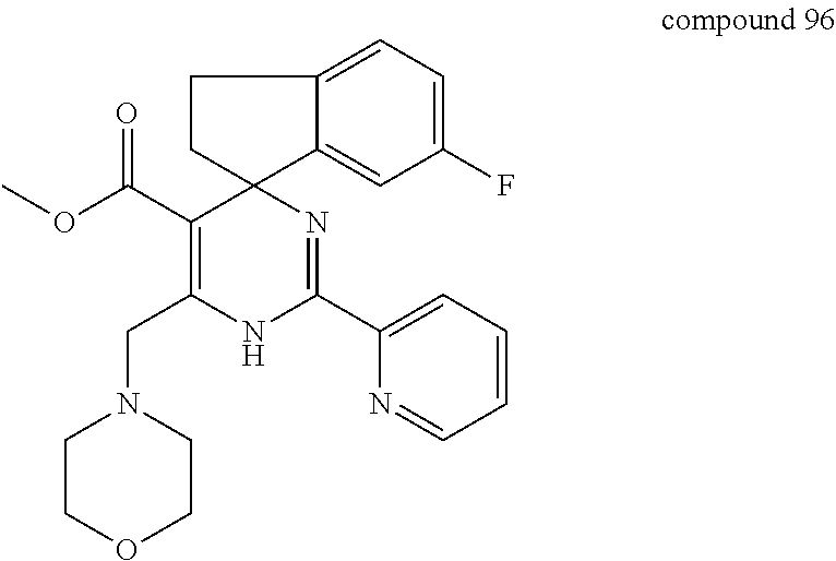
C1=C2C3(CCC2=CC=C1F)C(C(OC)=O)=C(CN1CCOCC1)NC(C1=CC=CC=N1)=N3
